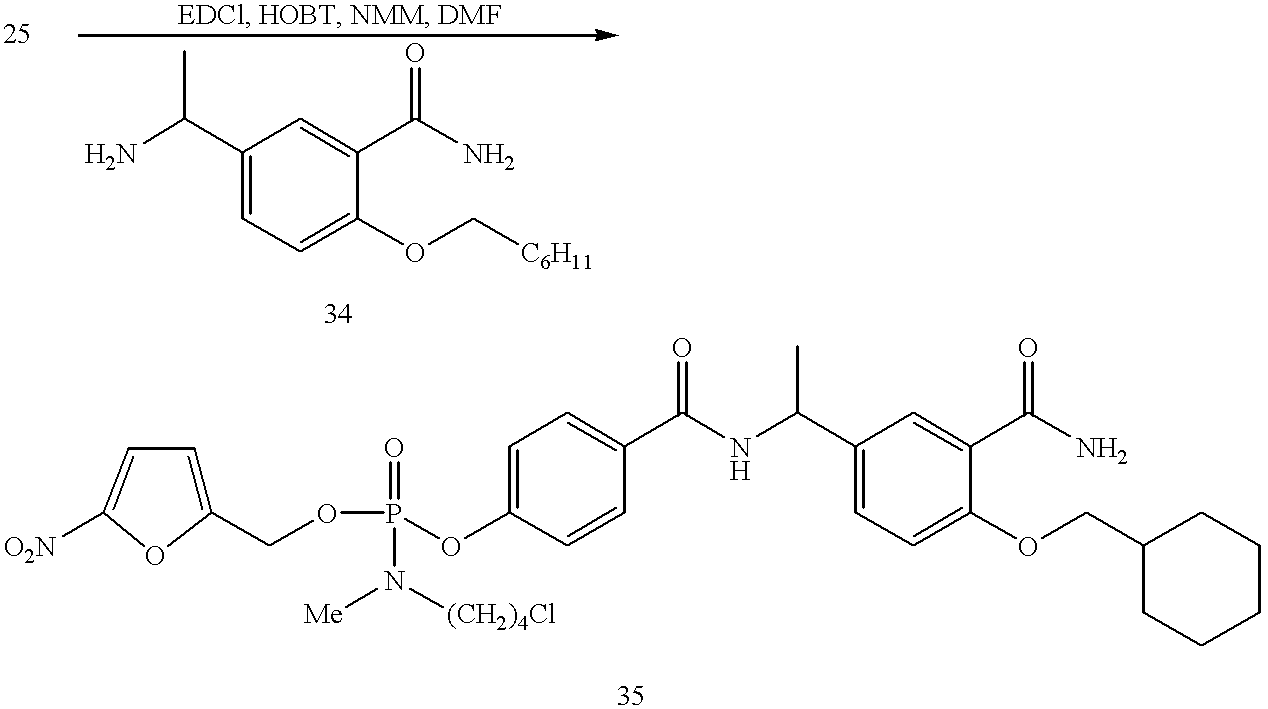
NC(C1=CC=C(OC[C6H11])C(C(N)=O)=C1)C.[O2N]C1=CC=C(COP(OC2=CC=C(C(NC(C3=CC=C(OCC4CCCCC4)C(C(N)=O)=C3)C)=O)C=C2)(=O)N([Me])[(CH2)4Cl])O1
